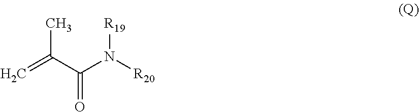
C=C(C)C(=O)N([R19])[R20]
